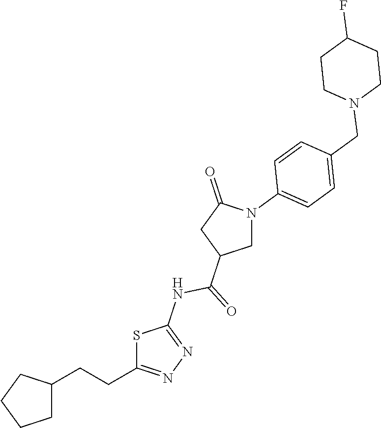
C1C(CCC2=NN=C(NC(=O)C3CN(C4=CC=C(CN5CCC(F)CC5)C=C4)C(=O)C3)S2)CCC1
